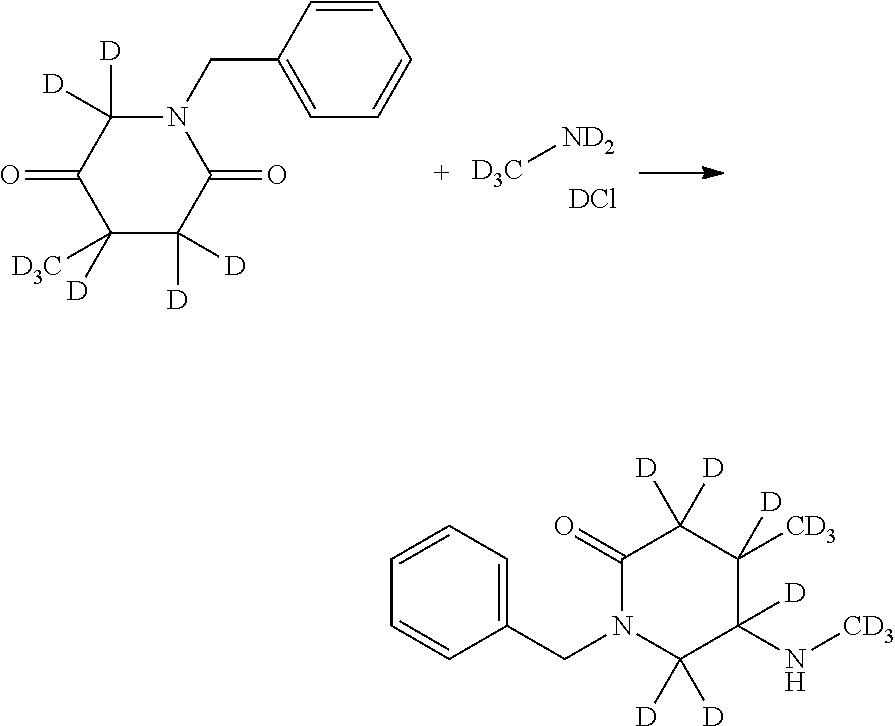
N1(CC2=CC=CC=C2)C([D])([D])C(=O)C([D3C])([D])C([D])([D])C1=O.[D3C][ND2].[DCl].C1=CC=C(CN2C([D])([D])C([D])(N[CD3])C([CD3])([D])C([D])([D])C2=O)C=C1
